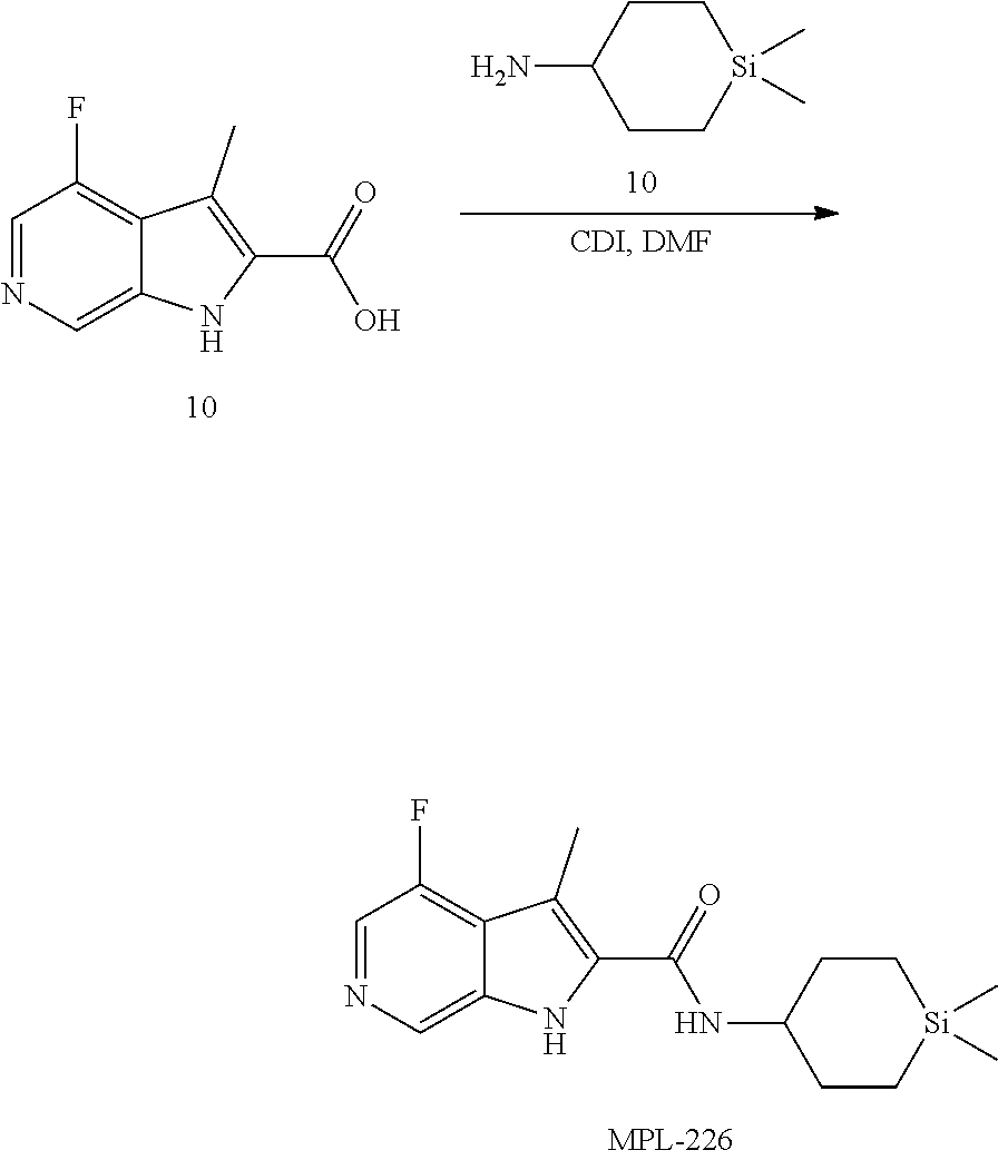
C1=NC=C2C(=C1F)C(C)=C(C(=O)O)N2.NC1CC[Si](C)(C)CC1.C1=NC=C2C(=C1F)C(C)=C(C(=O)NC1CC[Si](C)(C)CC1)N2
